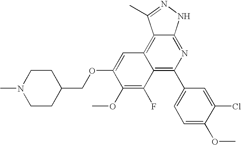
C1(C2=C3C(=C4C(=N2)NN=C4C)C=C(OCC2CCN(C)CC2)C(OC)=C3F)=CC=C(OC)C(Cl)=C1
